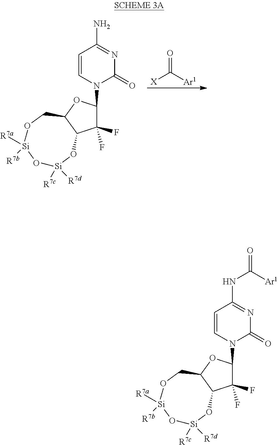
C1=CN(C2C(F)(F)C3C(O2)CO[Si]([R7b])([R7a])O[Si]([R7d])([R7c])O3)C(=O)N=C1N.[Ar1]C(=O)[X].C1=CN(C2C(F)(F)C3C(O2)CO[Si]([R7b])([R7a])O[Si]([R7d])([R7c])O3)C(=O)N=C1NC(=O)[Ar1]
